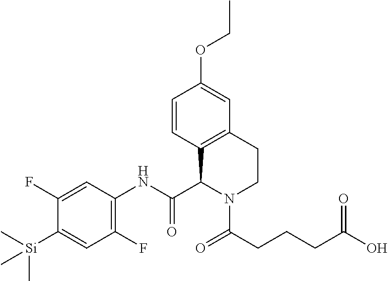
C1=CC2=C(C=C1OCC)CCN(C(CCCC(O)=O)=O)C2C(NC1=C(F)C=C([Si](C)(C)C)C(F)=C1)=O
